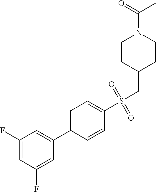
C1(F)=CC(F)=CC(C2=CC=C(S(CC3CCN(C(=O)C)CC3)(=O)=O)C=C2)=C1
